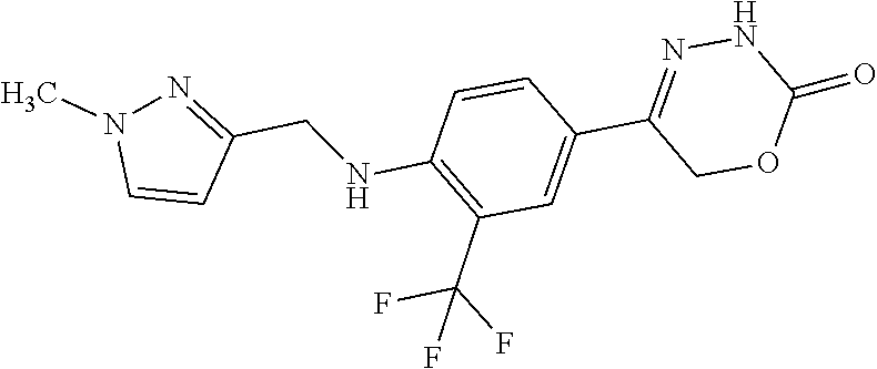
C1(C(F)(F)F)=C(NCC2=NN(C)C=C2)C=CC(C2=NNC(=O)OC2)=C1
